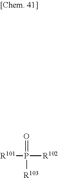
[R101]P([R102])(=O)[R103]
